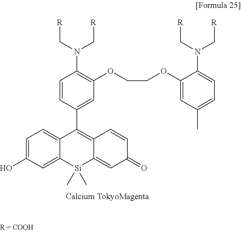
C1=C(O)C=C2C(=C1)C(C1=CC(OCCOC3=CC(C)=CC=C3N(C[R])C[R])=C(N(C[R])C[R])C=C1)=C1C(=CC(=O)C=C1)[Si]2(C)C
